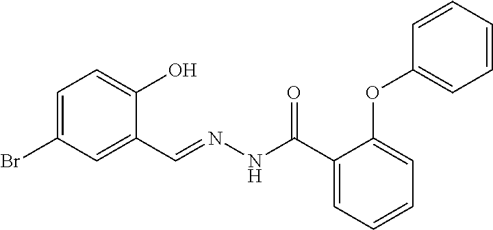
C1=C(Br)C=C(C=NNC(C2=CC=CC=C2OC2=CC=CC=C2)=O)C(O)=C1
